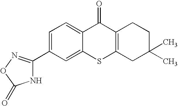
C1(C2=NOC(=O)N2)=CC=C2C(=C1)SC1=C(C2=O)CCC(C)(C)C1
